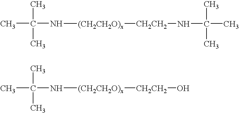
CC(N[(CH2CH2O)x][CH2CH2]NC(C)(C)C)(C)C.CC(N[(CH2CH2O)x][CH2CH2]O)(C)C
